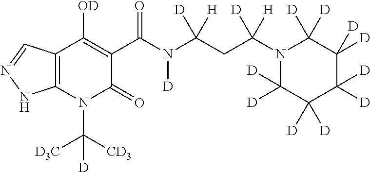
C12=C(N(C([CD3])([D3C])[D])C(=O)C(C(N(C(CC(N3C([D])([D])C([D])([D])C([D])([D])C([D])([D])C3([D])[D])([D])[H])([H])[D])[D])=O)=C1[OD])NN=C2
